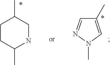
C1CC(C)NCC1C.N1(C)C=C(C)C=N1
